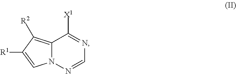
N12C(=C([R2])C([R1])=C1)C([X1])=NC=N2
